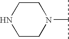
C1CNCCN1C(C)C
